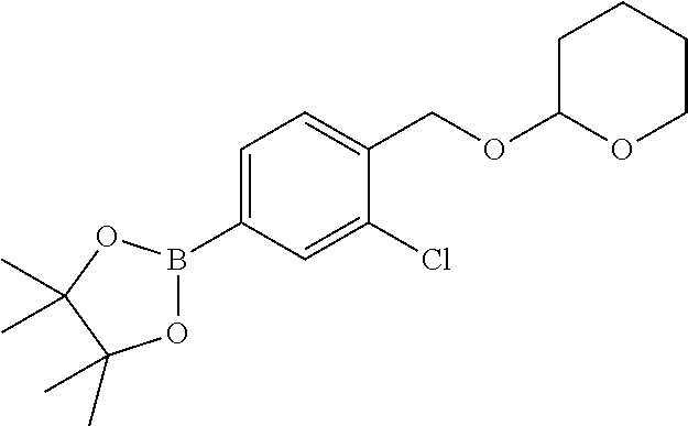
C1=C(B2OC(C)(C)C(C)(C)O2)C=C(Cl)C(COC2OCCCC2)=C1
